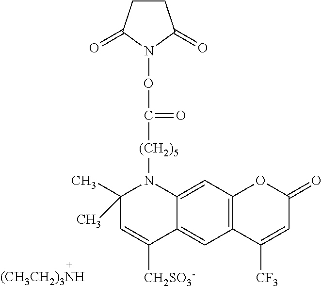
C1CC(=O)N(OC([(CH2)5]N2C(C)(C)C=C([CH2SO3-])C3=CC4=C(C=C23)OC(=O)C=C4[CF3])=O)C1=O.[(CH3CH2)3NH]
